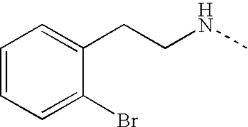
C1=CC=C(Br)C(CCNC)=C1
